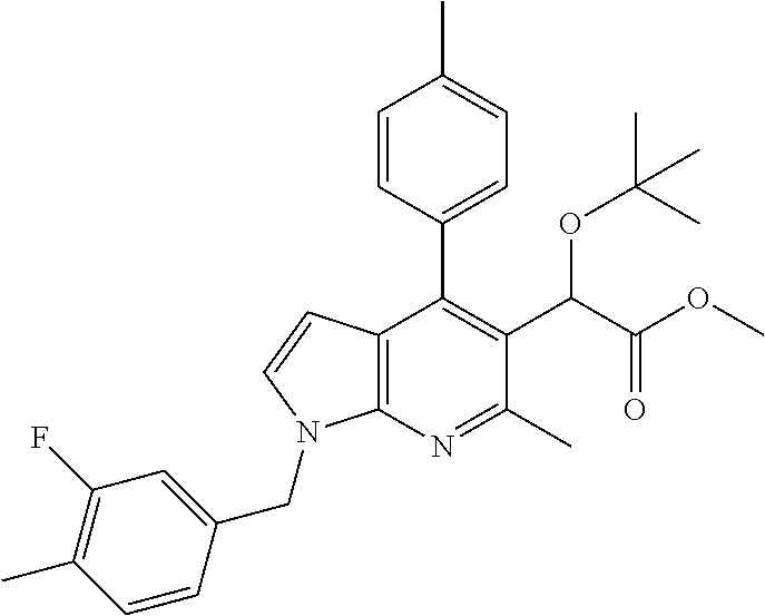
C12=C(N=C(C)C(C(C(OC)=O)OC(C)(C)C)=C1C1=CC=C(C)C=C1)N(CC1=CC(F)=C(C)C=C1)C=C2
